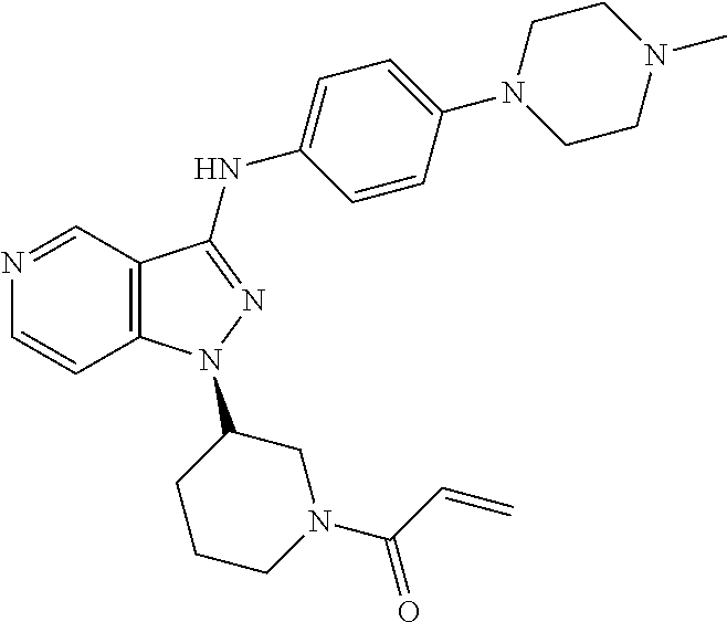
N1=CC2=C(C=C1)N(C1CCCN(C(=O)C=C)C1)N=C2NC1=CC=C(N2CCN(C)CC2)C=C1
